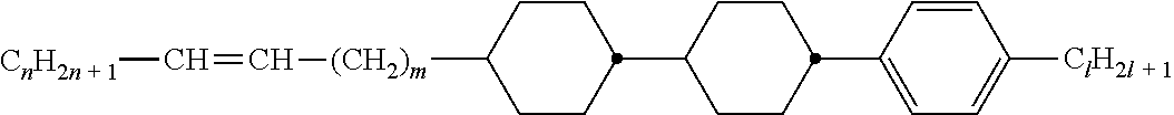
C1CC(C2=CC=C([ClH2l + 1])C=C2)CCC1C1CCC([(CH2)m]C=C[CnH2n + 1])CC1
